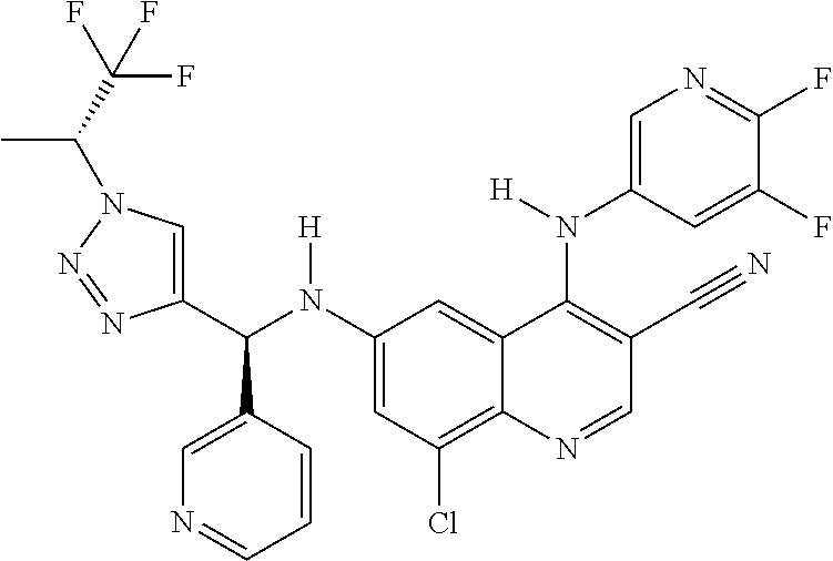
C1(N(C(C2=CN(C(C)C(F)(F)F)N=N2)C2=CN=CC=C2)[H])=CC(Cl)=C2C(=C1)C(N(C1=CN=C(F)C(F)=C1)[H])=C(C#N)C=N2
